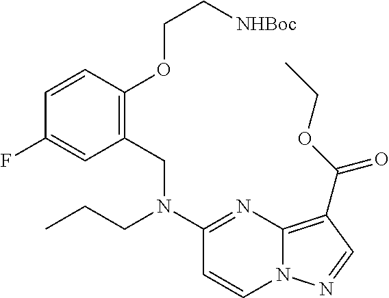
C1=CC(OCC[NHBoc])=C(CN(C2=NC3=C(C(OCC)=O)C=NN3C=C2)CCC)C=C1F
